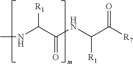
CNC(C(=O)NC([R1])C([R7])=O)[R1]
